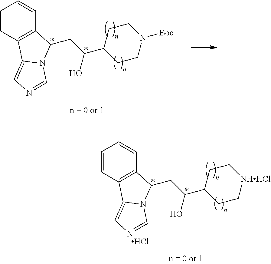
C1=CC2=C(C=C1)C(CC(C1CCN([Boc])CC1)O)N1C2=CN=C1.C1=CC2=C(C=C1)C(CC(C1CC[NHHCl]CC1)O)N1C2=CN=C1.Cl
